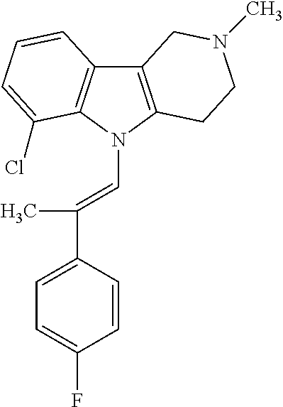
C12=C(N(C=C(C3=CC=C(F)C=C3)C)C3=C1C=CC=C3Cl)CCN(C)C2
